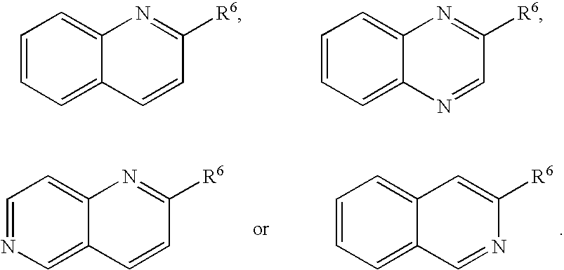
C1=CC=C2C(=C1)N=C([R6])C=C2.C1=CC=C2C(=C1)N=C([R6])C=N2.C1=NC=C2C(=C1)N=C([R6])C=C2.C1=CC=C2C(=C1)C=C([R6])N=C2
